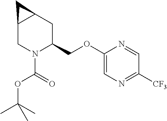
C1(OCC2CC3C(CN2C(=O)OC(C)(C)C)C3)=CN=C([CF3])C=N1
